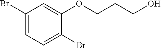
C1(Br)=CC=C(Br)C(OCCCO)=C1
